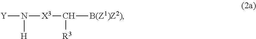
[Y]N([H])[X3]C([R3])[B(Z1)Z2)]
